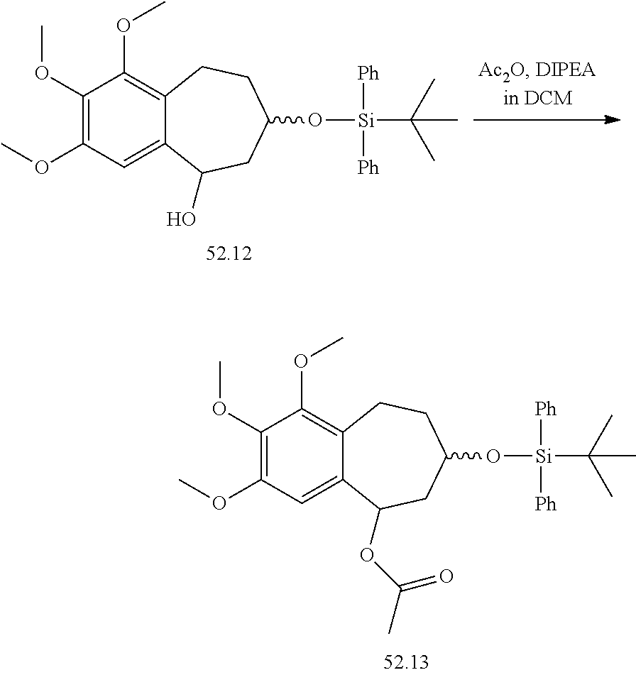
C1(OC)=C(OC)C=C2C(=C1OC)CCC(O[Si]([Ph])([Ph])C(C)(C)C)CC2OC(C)=O.C1(OC)=C(OC)C=C2C(=C1OC)CCC(O[Si]([Ph])([Ph])C(C)(C)C)CC2O
